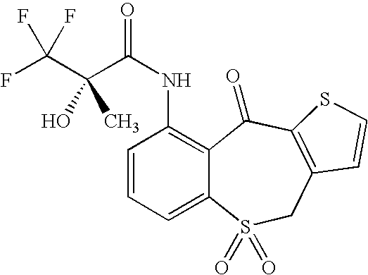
C1=CC=C2C(=C1NC(C(C(F)(F)F)(O)C)=O)C(=O)C1=C(CS2(=O)=O)C=CS1
